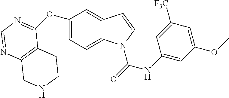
C1=C(OC2=NC=NC3=C2CCNC3)C=C2C(=C1)N(C(=O)NC1=CC(OC)=CC([F3C])=C1)C=C2
